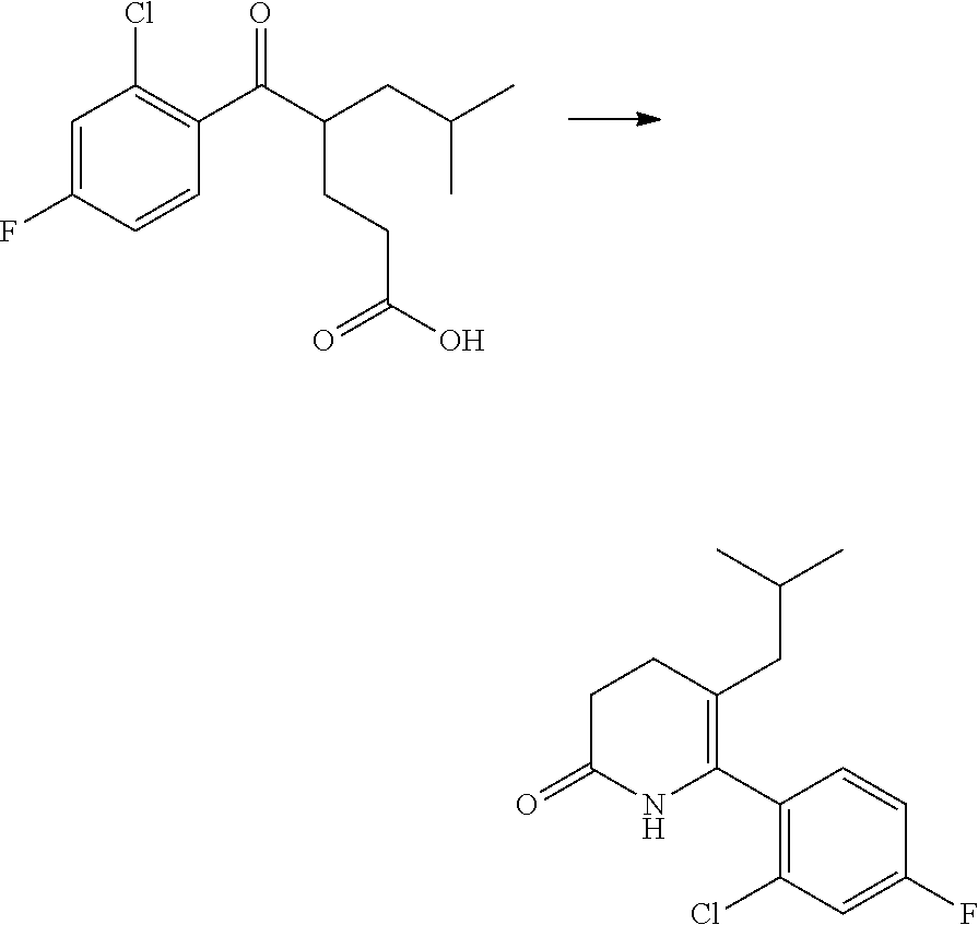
C1=C(F)C=CC(C(C(CC(C)C)CCC(O)=O)=O)=C1Cl.C1C(=O)NC(C2=C(Cl)C=C(F)C=C2)=C(CC(C)C)C1
